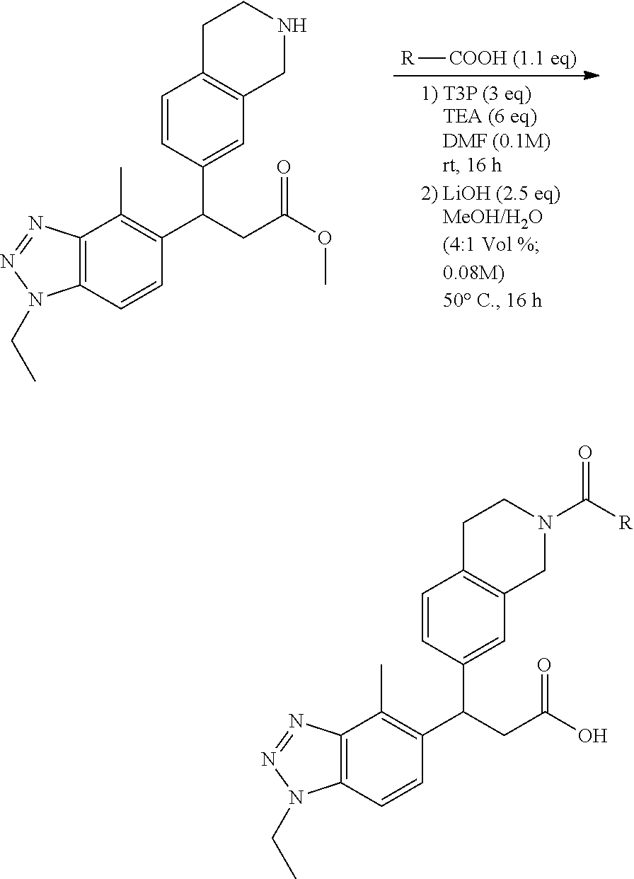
[R][COOH (1.1 eq)].C12=C(C=CC(C(CC(OC)=O)C3=CC4=C(C=C3)CCNC4)=C1C)N(CC)N=N2.C12=C(C=CC(C(CC(O)=O)C3=CC4=C(C=C3)CCN(C([R])=O)C4)=C1C)N(CC)N=N2
